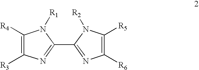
C1([R4])=C([R3])N=C(C2=NC([R6])=C([R5])N2[R2])N1[R1]
